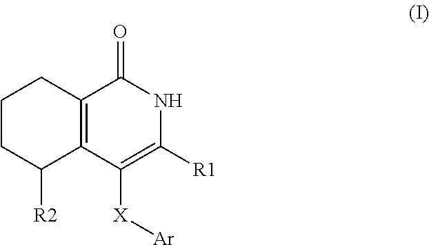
C1CC([R2])C2=C(C1)C(=O)NC([R1])=C2[X][Ar]
